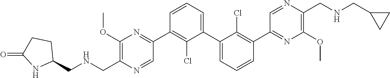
C1(OC)=C(CNCC2CCC(=O)N2)N=CC(C2=C(Cl)C(C3=CC=CC(C4=NC(OC)=C(CNCC5CC5)N=C4)=C3Cl)=CC=C2)=N1
